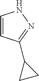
C1=CC(C2CC2)=NN1
